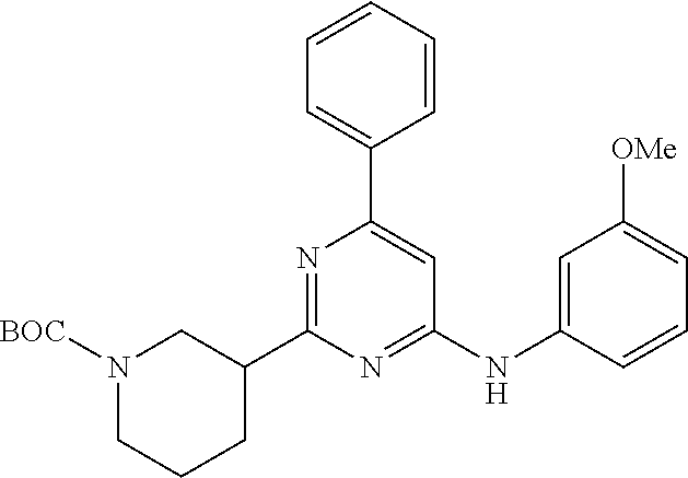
C1=CC=CC(C2=CC(NC3=CC([OMe])=CC=C3)=NC(C3CN([BOC])CCC3)=N2)=C1
